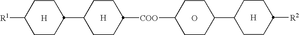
C1CC([R1])CCC1C1CCC([COO]C2CCC(C3CCC([R2])CC3)CC2)CC1.[H].[H].O.[H]
